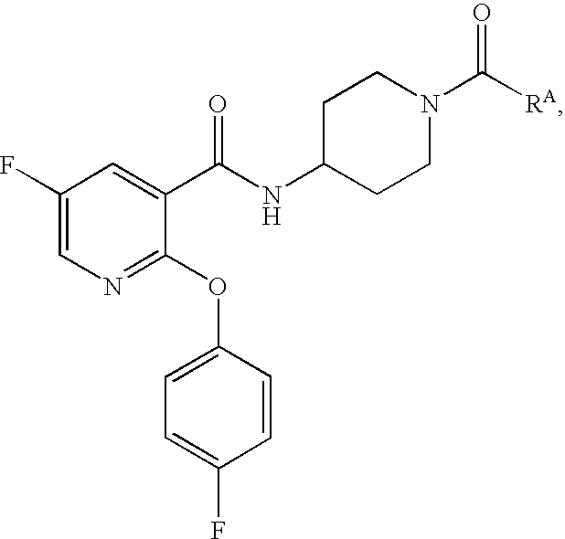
N1=C(OC2=CC=C(F)C=C2)C(C(NC2CCN(C([RA])=O)CC2)=O)=CC(F)=C1
